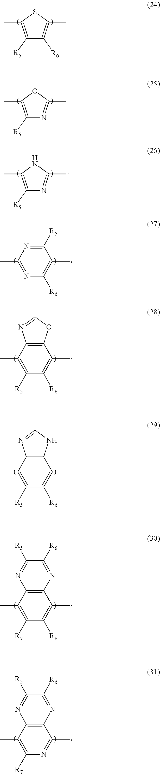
C1(C)=C([R5])N=C(C)O1.C1(C)=C([R5])C([R6])=C(C)S1.C1(C)=C([R5])N=C(C)N1.C1([R5])=NC(C)=NC([R6])=C1C.C12=C(C(C)=C([R5])C([R6])=C1C)N=CO2.C12=C(C(C)=C([R5])C([R6])=C1C)N=CN2.C12=C(C(C)=C([R7])C([R8])=C1C)N=C([R5])C([R6])=N2.C12=C(C(C)=C([R7])N=C1C)N=C([R5])C([R6])=N2
